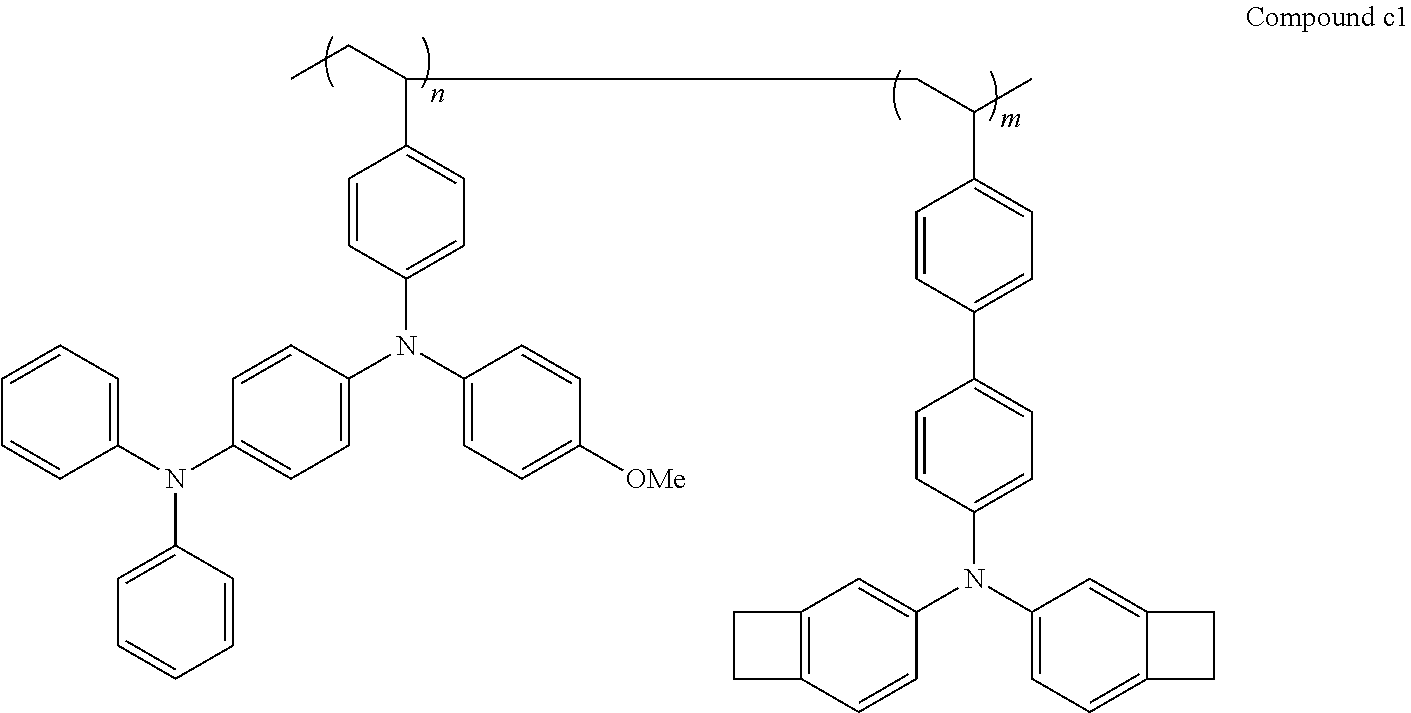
C1=CC(N(C2=CC=C([OMe])C=C2)C2=CC=C(N(C3=CC=CC=C3)C3=CC=CC=C3)C=C2)=CC=C1C(CC)CC(C1=CC=C(C2=CC=C(N(C3=CC=C4C(=C3)CC4)C3=CC4=C(C=C3)CC4)C=C2)C=C1)C
